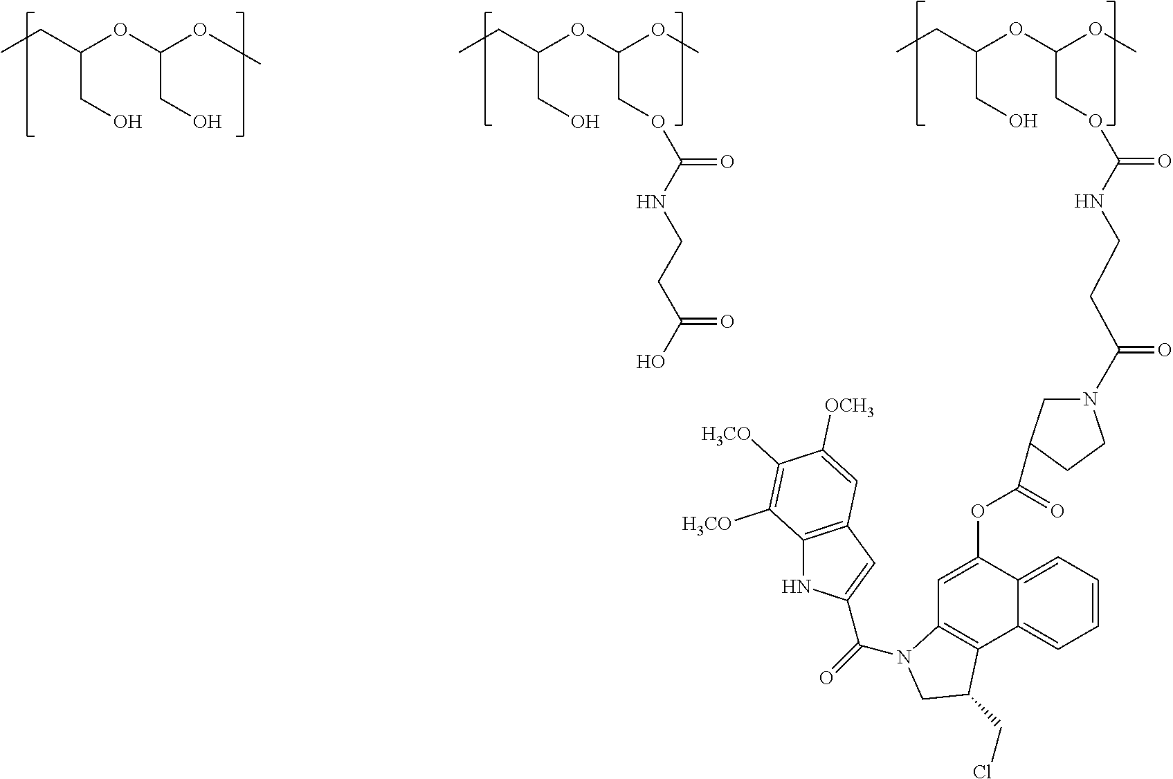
CCC(OC(OC)COC(=O)NCCC(=O)N1CC(C(=O)OC2=CC3=C(C4=CC=CC=C24)C(CCl)CN3C(C2=CC3=C(N2)C([H3CO])=C([H3CO])C([OCH3])=C3)=O)CC1)CO.CCC(OC(OC)COC(=O)NCCC(O)=O)CO.CCC(OC(OC)CO)CO
